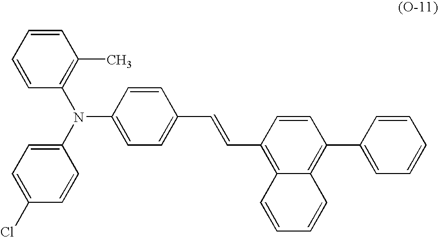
C1(N(C2=CC=C(Cl)C=C2)C2=C(C)C=CC=C2)=CC=C(C=CC2=C3C(=C(C4=CC=CC=C4)C=C2)C=CC=C3)C=C1
